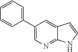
C1(C2=CC=CC=C2)=CN=C2C(=C1)C=CN2
